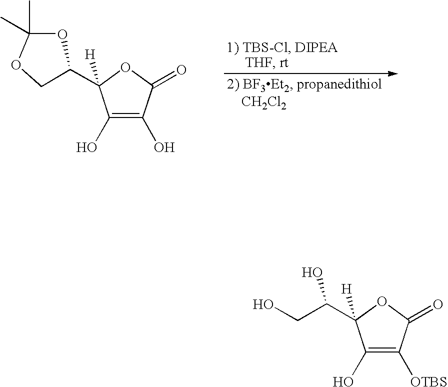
C1(O)=C(O)C(=O)OC1([H])C1COC(C)(C)O1.C1(O)=C([OTBS])C(=O)OC1([H])C(CO)O
